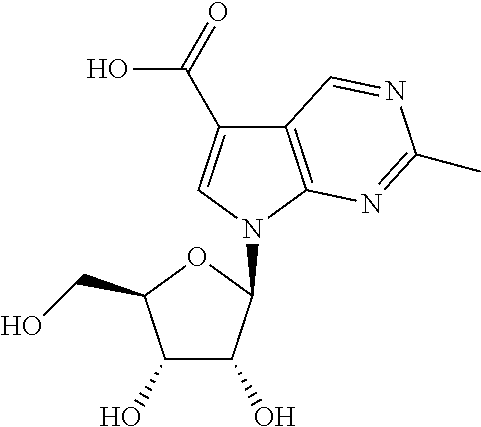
C12=C(N(C3C(O)C(O)C(CO)O3)C=C1C(O)=O)N=C(C)N=C2
